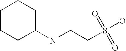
C1CCC(NCCS(=O)(=O)O)CC1
